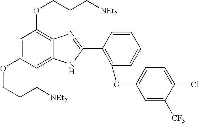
C1=C(OCCC[NEt2])C=C2C(=C1OCCC[NEt2])N=C(C1=C(OC3=CC=C(Cl)C([CF3])=C3)C=CC=C1)N2
